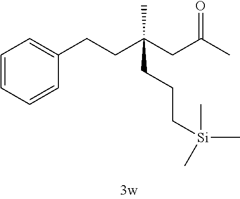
C1=CC=CC(CCC(CC(C)=O)(CCC[Si](C)(C)C)C)=C1
